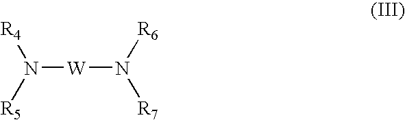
N([W]N([R7])[R6])([R4])[R5]
